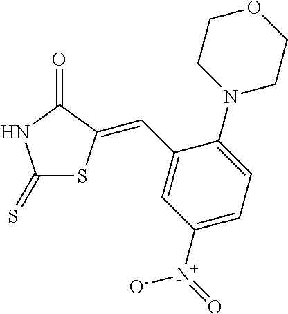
C1(=S)SC(=CC2=CC([N+](=O)[O-])=CC=C2N2CCOCC2)C(=O)N1
